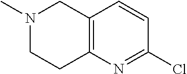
C12=C(N=C(Cl)C=C1)CCN(C)C2
